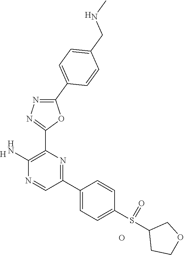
[H].C1(N)=C(C2=NN=C(C3=CC=C(CNC)C=C3)O2)N=C(C2=CC=C(S(C3CCOC3)=O)C=C2)C=N1.O.[H]
